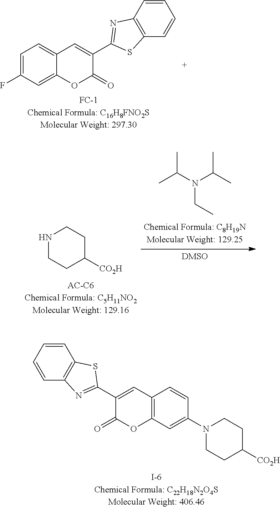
C1=C(F)C=C2C(=C1)C=C(C1=NC3=C(C=CC=C3)S1)C(=O)O2.CC(C)N(C(C)C)CC.C1([CO2H])CCNCC1.C1=CC2=C(C=C1N1CCC([CO2H])CC1)OC(=O)C(C1=NC3=C(C=CC=C3)S1)=C2
